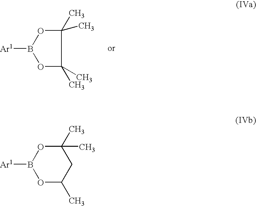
[Ar1]B1OC(C)(C)C(C)(C)O1.[Ar1]B1OC(C)CC(C)(C)O1
